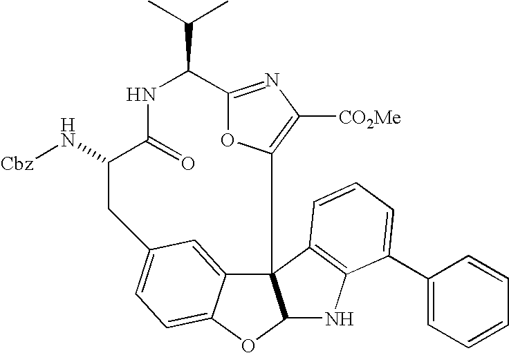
C12=NC([CO2Me])=C(O1)C13C4=CC(=CC=C4OC1NC1=C3C=CC=C1C1=CC=CC=C1)CC(N[Cbz])C(=O)NC2C(C)C
